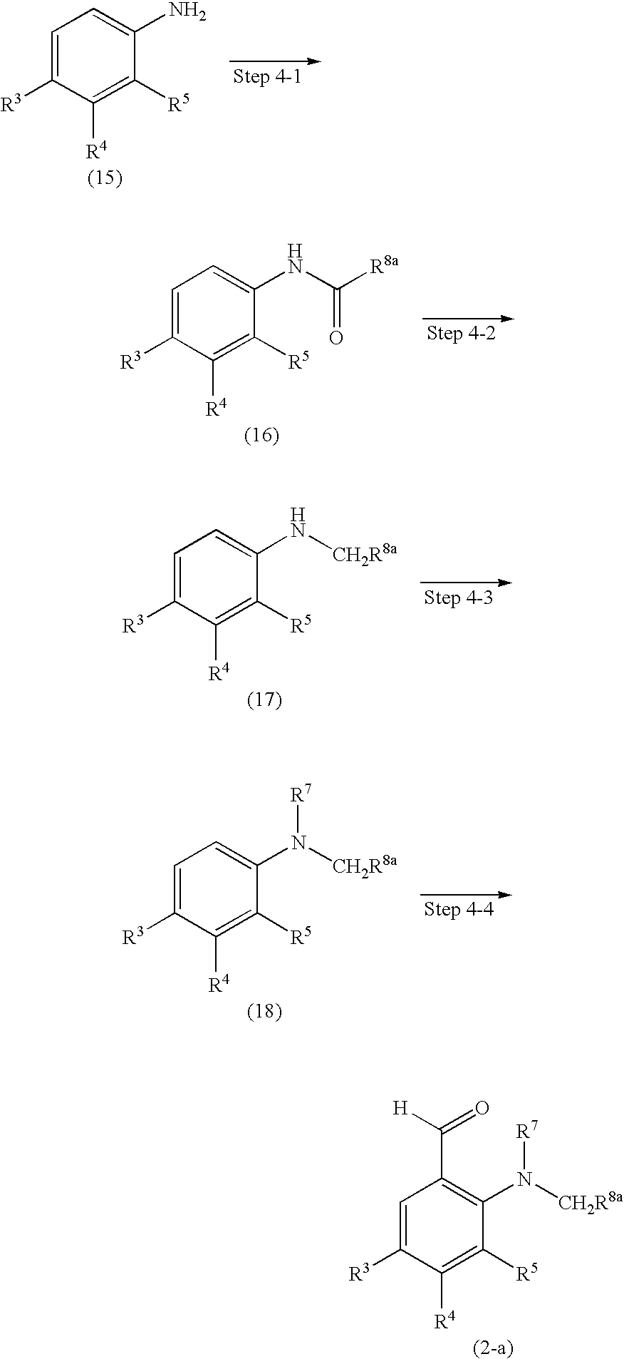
C1=C([R3])C([R4])=C([R5])C(N)=C1.C1=C([R3])C([R4])=C([R5])C(NC([R8a])=O)=C1.C1=C([R3])C([R4])=C([R5])C(N[CH2R8a])=C1.C1=C([R3])C([R4])=C([R5])C(N([CH2R8a])[R7])=C1.C1=C([R3])C([R4])=C([R5])C(N([CH2R8a])[R7])=C1C([H])=O
